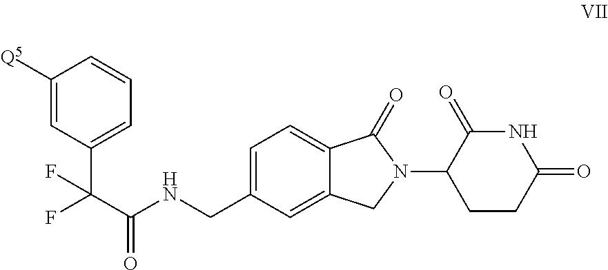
C1=C(CNC(C(F)(C2=CC=CC([Q5])=C2)F)=O)C=C2C(=C1)C(=O)N(C1CCC(=O)NC1=O)C2
